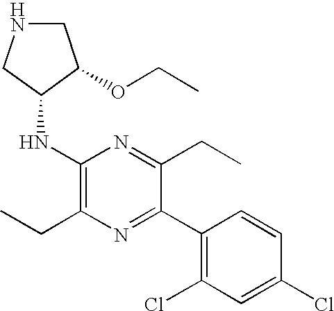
CCC1=C(NC2C(OCC)CNC2)N=C(CC)C(C2=C(Cl)C=C(Cl)C=C2)=N1
